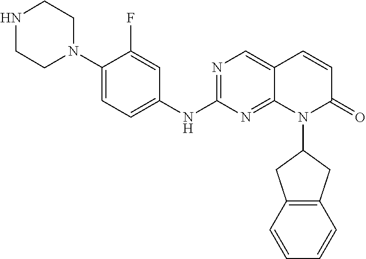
N1=C(NC2=CC=C(N3CCNCC3)C(F)=C2)N=C2C(=C1)C=CC(=O)N2C1CC2=C(C1)C=CC=C2
